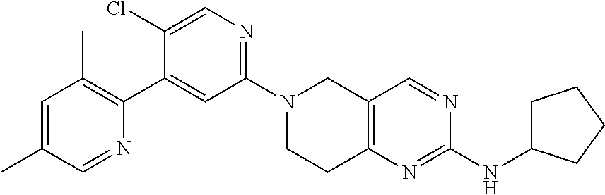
N1(C2=NC=C(Cl)C(C3=C(C)C=C(C)C=N3)=C2)CCC2=C(C1)C=NC(NC1CCCC1)=N2
